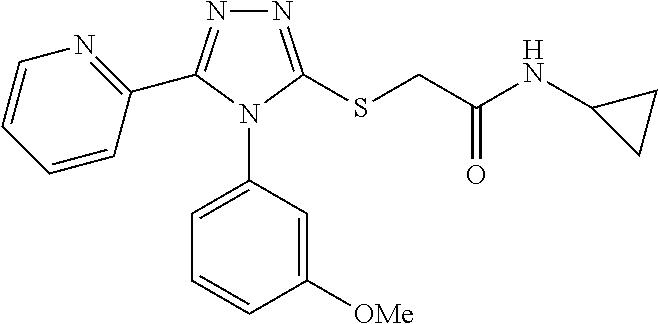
N1=C(SCC(NC2CC2)=O)N(C2=CC=CC([OMe])=C2)C(C2=NC=CC=C2)=N1
